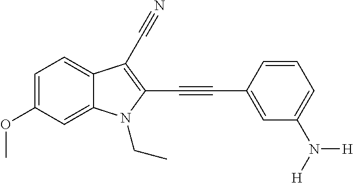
C1=C(OC)C=C2C(=C1)C(C#N)=C(C#CC1=CC(N([H])[H])=CC=C1)N2CC
